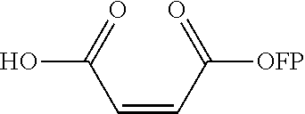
O=C(C=CC(=O)O)[OFP]
